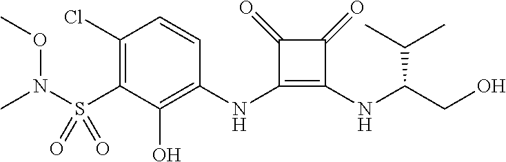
C1(Cl)=C(S(N(OC)C)(=O)=O)C(O)=C(NC2=C(NC(CO)C(C)C)C(=O)C2=O)C=C1
